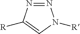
N1=NC([R])=CN1[R]
